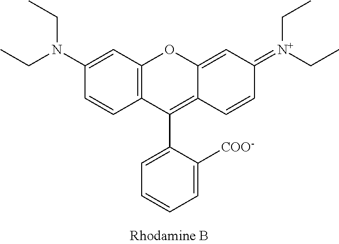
C12=C(C=C(N(CC)CC)C=C1)OC1=CC(=[N+](CC)CC)C=CC1=C2C1=CC=CC=C1[COO-]
